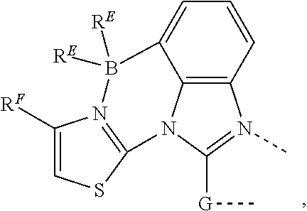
C12=C3C=CC=C1B([RE])([RE])N1=C(N2C([G]C)=N3C)SC=C1[RF]
